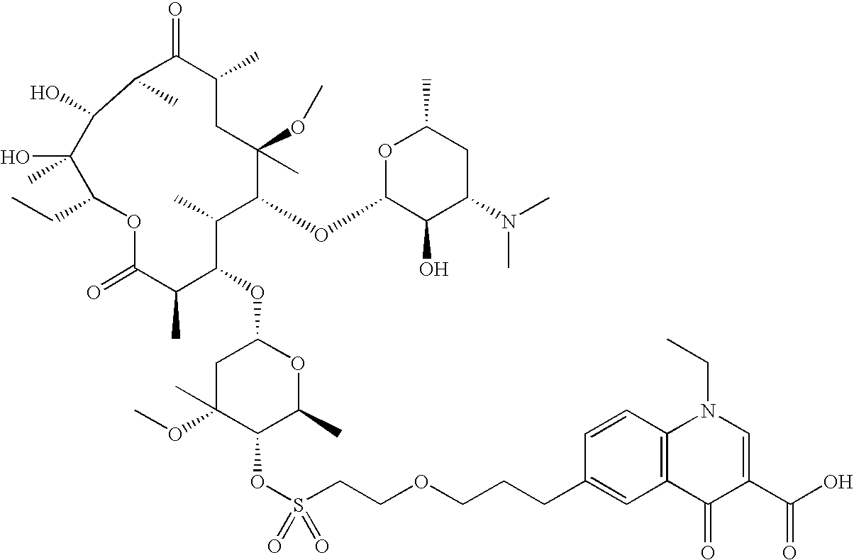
O1C(=O)C(C)C(OC2CC(OC)(C)C(OS(CCOCCCC3=CC4=C(C=C3)N(CC)C=C(C(O)=O)C4=O)(=O)=O)C(C)O2)C(C)C(OC2C(O)C(N(C)C)CC(C)O2)C(C)(OC)CC(C)C(=O)C(C)C(O)C(O)(C)C1CC
